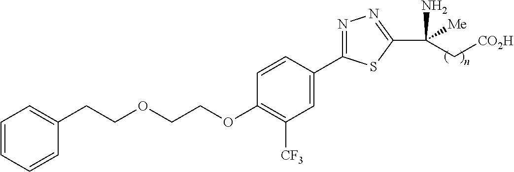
C1(CCOCCOC2=C([CF3])C=C(C3=NN=C(C(N)([Me])C[CO2H])S3)C=C2)=CC=CC=C1
